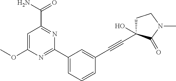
C1=C(OC)N=C(C2=CC=CC(C#CC3(O)CCN(C)C3=O)=C2)N=C1C(N)=O
